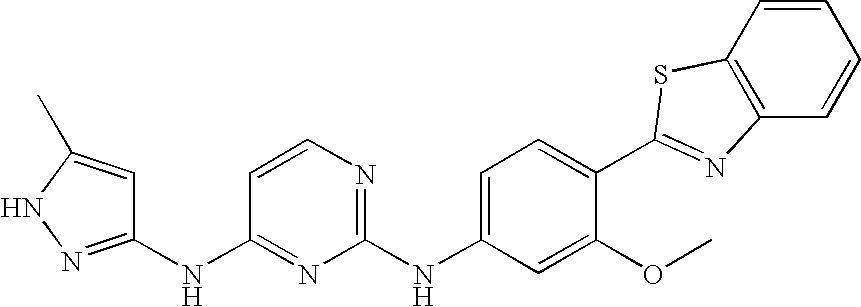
C1=CC2=C(C=C1)N=C(C1=CC=C(NC3=NC=CC(NC4=NNC(C)=C4)=N3)C=C1OC)S2
